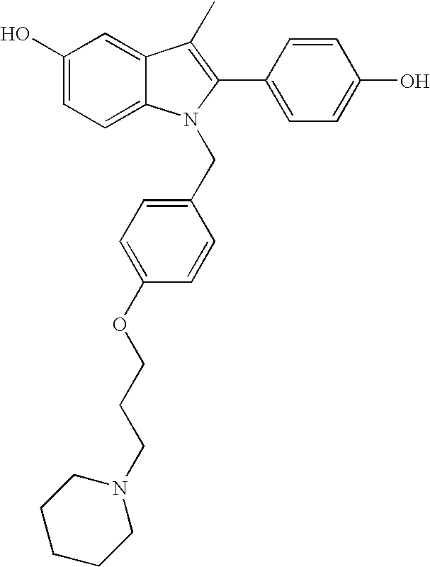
C1(O)=CC=C2C(=C1)C(C)=C(C1=CC=C(O)C=C1)N2CC1=CC=C(OCCCN2CCCCC2)C=C1
